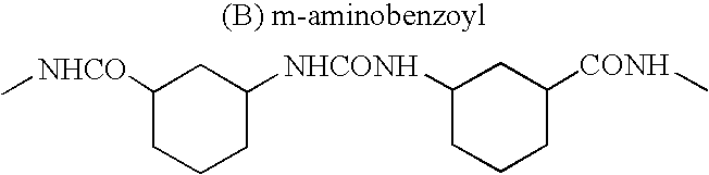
C[NHCO]C1CCCC([NHCONH]C2CCCC([CONH]C)C2)C1
